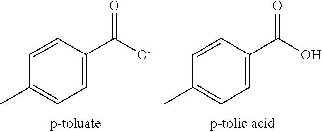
CC1=CC=C(C(O)=O)C=C1.CC1=CC=C(C([O-])=O)C=C1
